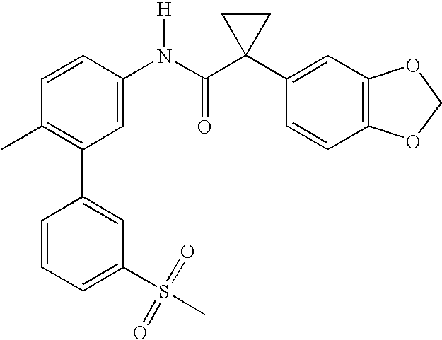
C1=CC(N(C(C2(C3=CC4=C(C=C3)OCO4)CC2)=O)[H])=CC(C2=CC(S(=O)(=O)C)=CC=C2)=C1C
